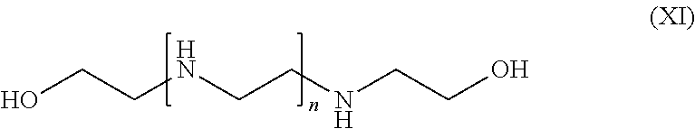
OCCNCCNCCO
